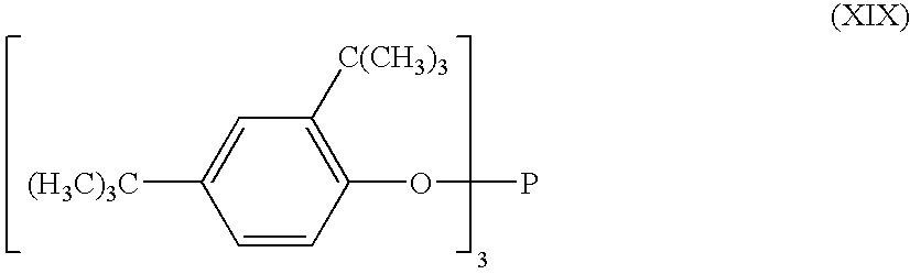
C1=CC(OP)=C([C(CH3)3])C=C1[(H3C)3C]
